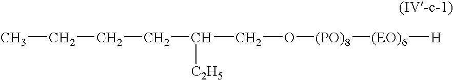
[(EO)6]([H])[(PO)8]OCC(CCCC)[C2H5]
